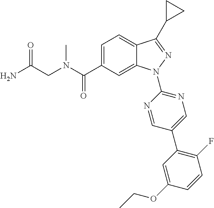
C(N(C)C(C1=CC=C2C(=C1)N(C1=NC=C(C3=C(F)C=CC(OCC)=C3)C=N1)N=C2C1CC1)=O)C(N)=O
